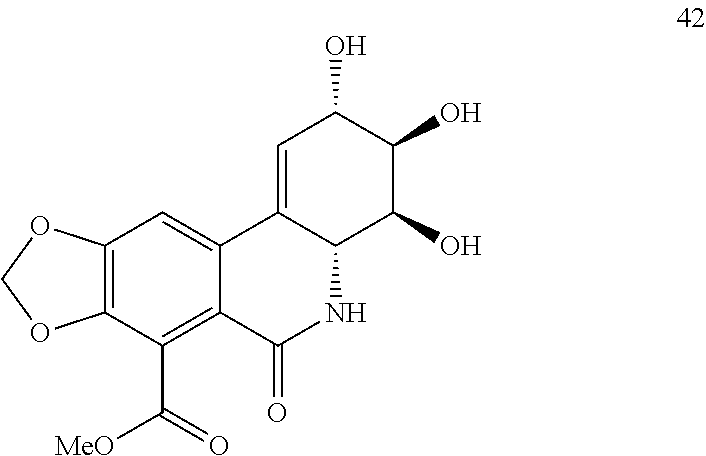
C12=CC(O)C(O)C(O)C1NC(=O)C1=C(C([MeO])=O)C3=C(C=C21)OCO3
